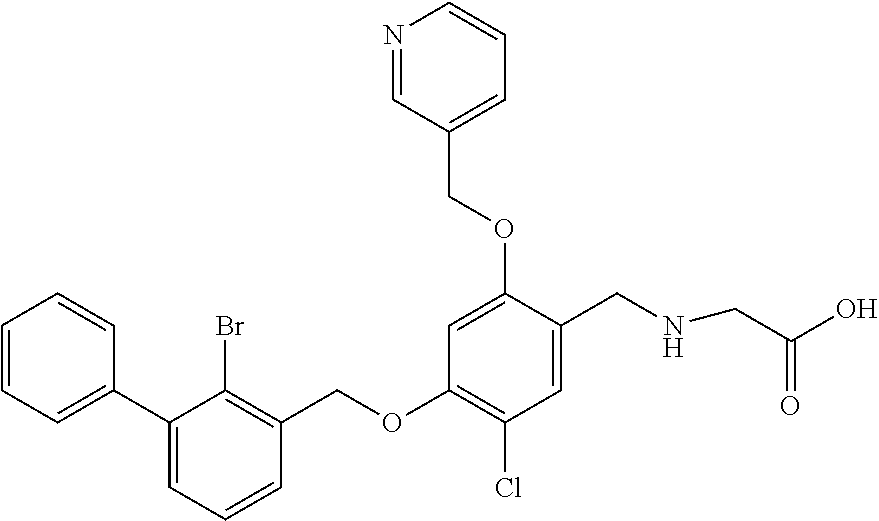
C1=CC=CC(C2=CC=CC(COC3=C(Cl)C=C(CNCC(=O)O)C(OCC4=CC=CN=C4)=C3)=C2Br)=C1
